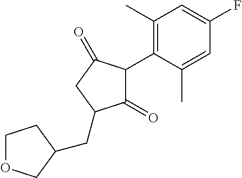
C1(=O)C(C2=C(C)C=C(F)C=C2C)C(=O)CC1CC1COCC1
